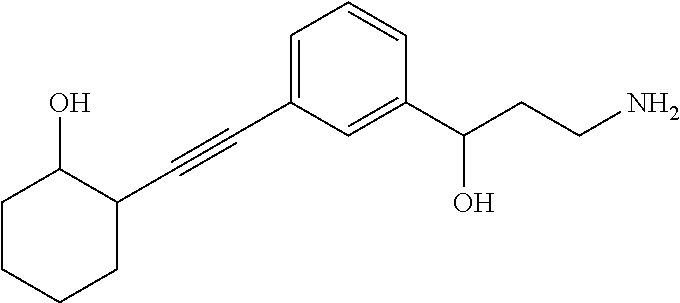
C1CCCC(C#CC2=CC=CC(C(CCN)O)=C2)C1O
